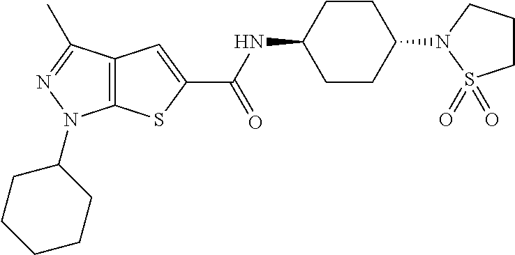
C1CC(N2CCCS2(=O)=O)CCC1NC(=O)C1=CC2=C(S1)N(C1CCCCC1)N=C2C
